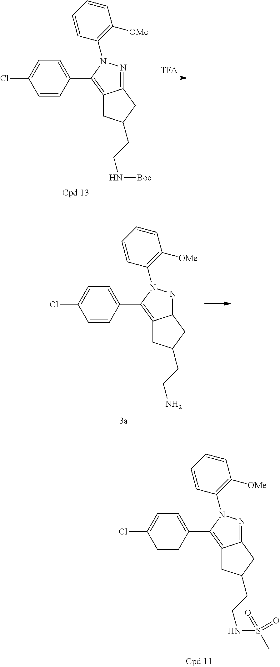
C1=C(C2=C3C(=NN2C2=C([OMe])C=CC=C2)CC(CCNS(=O)(C)=O)C3)C=CC(Cl)=C1.C1=C(C2=C3C(=NN2C2=C([OMe])C=CC=C2)CC(CCN[Boc])C3)C=CC(Cl)=C1.C1=C(C2=C3C(=NN2C2=C([OMe])C=CC=C2)CC(CCN)C3)C=CC(Cl)=C1
